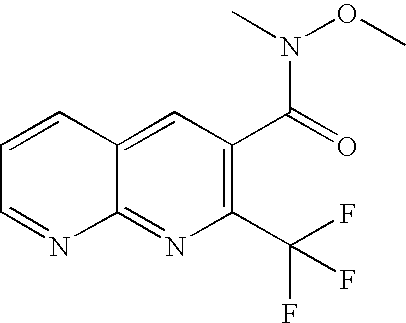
C1(C(F)(F)F)=C(C(=O)N(C)OC)C=C2C(=N1)N=CC=C2
